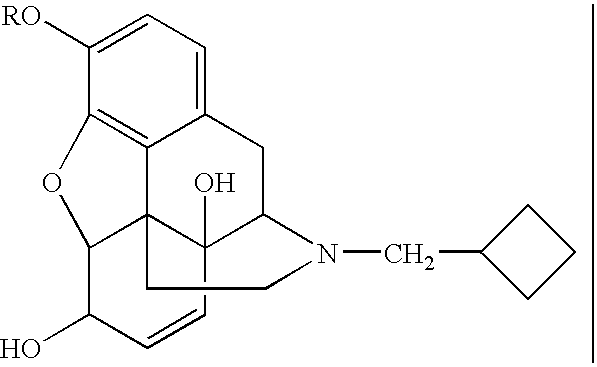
C12=C3C(=CC=C1[RO])CC1C4(O)C3(C(C(O)C=C4)O2)CCN1CC1CCC1
